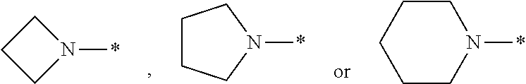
C1CCN(*)C1.C1CCCCN1*.*N1CCC1
